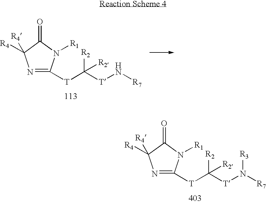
N1=C([T]C([T]N[R7])([R2])[R2])N([R1])C(=O)C1([R4])[R4].N1=C([T]C([T]N([R7])[R3])([R2])[R2])N([R1])C(=O)C1([R4])[R4]
